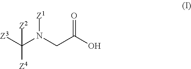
[Z3]C(N(CC(O)=O)[Z1])([Z2])[Z4]
